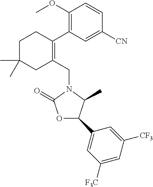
C1(OC)=C(C2=C(CN3C(=O)OC(C4=CC([F3C])=CC([CF3])=C4)C3C)CC(C)(C)CC2)C=C([CN])C=C1
